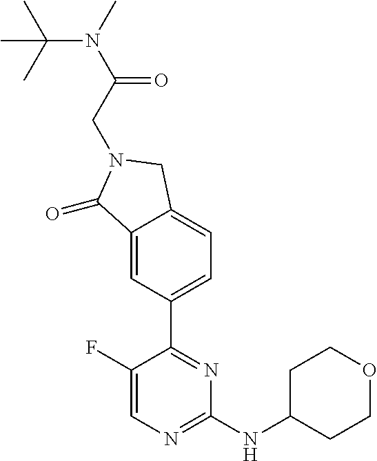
C1(F)=CN=C(NC2CCOCC2)N=C1C1=CC=C2C(=C1)C(=O)N(CC(=O)N(C)C(C)(C)C)C2
